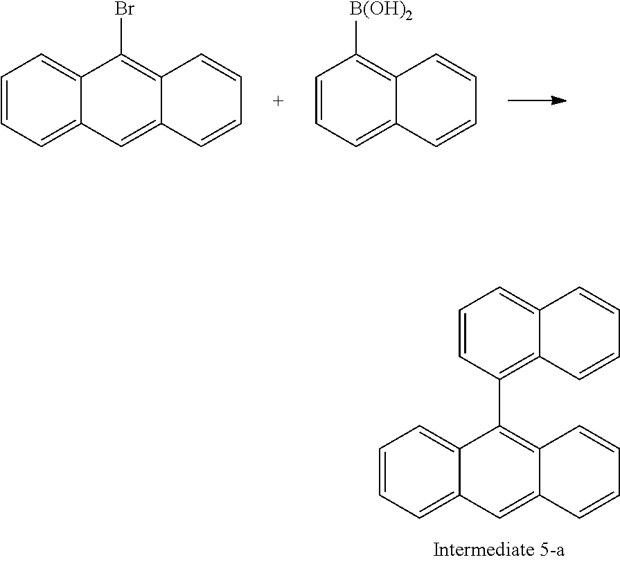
C1=CC=C2C(=C1)C(Br)=C1C(=C2)C=CC=C1.C1=CC([B(OH)2])=C2C(=C1)C=CC=C2.C1=CC=C2C(=C1)C(C1=C3C(=CC=C1)C=CC=C3)=C1C(=C2)C=CC=C1
